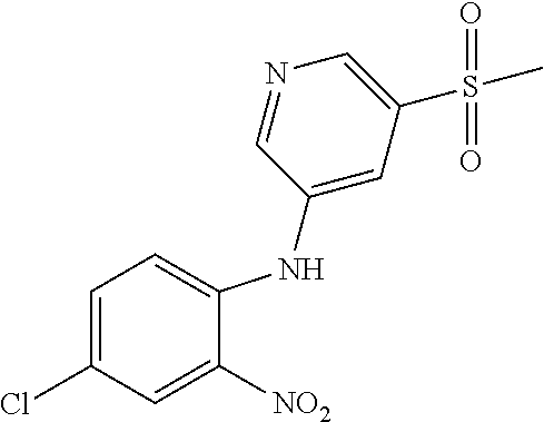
C1(NC2=CC(S(=O)(C)=O)=CN=C2)=CC=C(Cl)C=C1[NO2]
